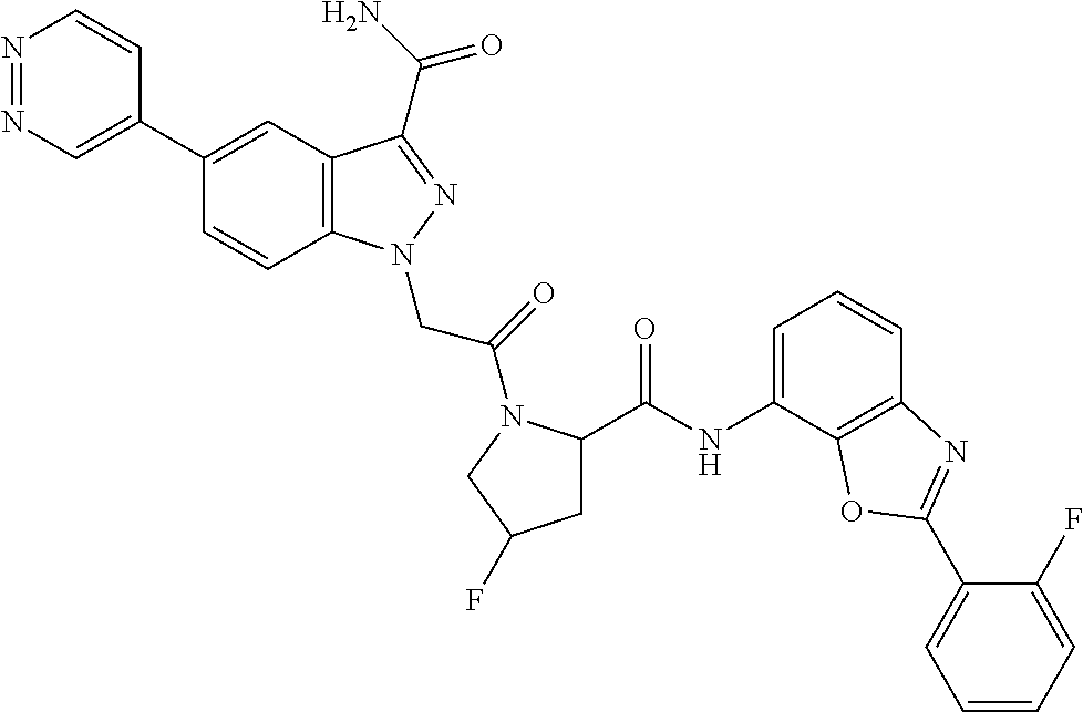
N1=NC=C(C2=CC3=C(C=C2)N(CC(=O)N2C(C(NC4=CC=CC5=C4OC(C4=CC=CC=C4F)=N5)=O)CC(F)C2)N=C3C(N)=O)C=C1
